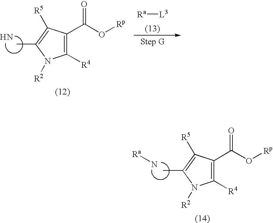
N.C1([R4])=C(C(O[Rp])=O)C([R5])=C(C)N1[R2].[Ra][L3].N[Ra].C1([R4])=C(C(O[Rp])=O)C([R5])=C(C)N1[R2]
